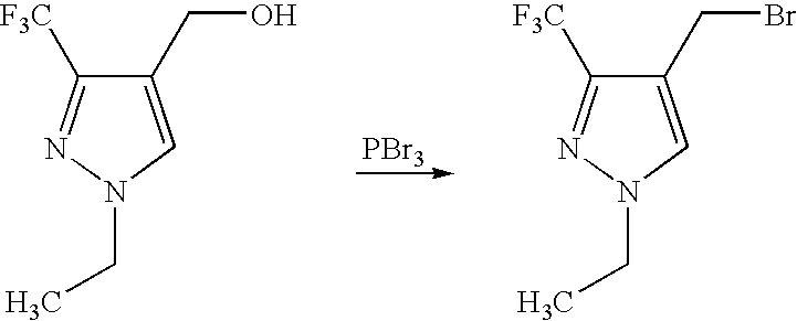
[PBr3].C1([F3C])=NN(CC)C=C1CO.C1([F3C])=NN(CC)C=C1CBr
